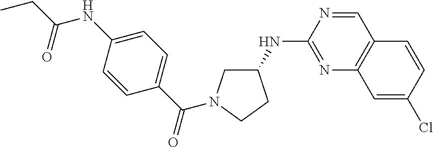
C1(NC2=NC3=C(C=N2)C=CC(Cl)=C3)CN(C(C2=CC=C(NC(CC)=O)C=C2)=O)CC1
